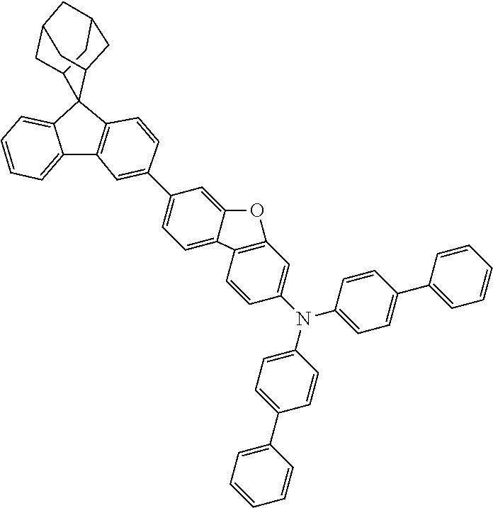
C1=C2C3(C4CC5CC(CC3C5)C4)C3=C(C2=CC=C1)C=C(C1=CC=C2C(=C1)OC1=C2C=CC(N(C2=CC=C(C4=CC=CC=C4)C=C2)C2=CC=C(C4=CC=CC=C4)C=C2)=C1)C=C3
